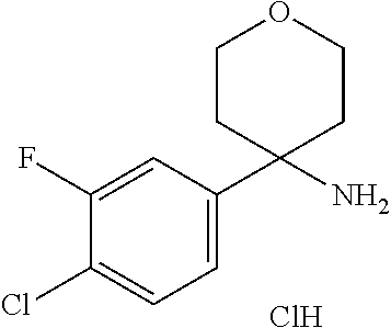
C1(C2(N)CCOCC2)=CC=C(Cl)C(F)=C1.Cl
